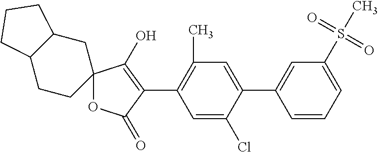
C12(OC(=O)C(C3=C(C)C=C(C4=CC(S(C)(=O)=O)=CC=C4)C(Cl)=C3)=C1O)CC1C(CC2)CCC1
